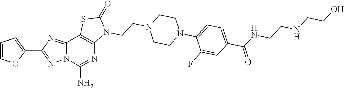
C1=COC(C2=NN3C(=N2)C2=C(N=C3N)N(CCN3CCN(C4=CC=C(C(NCCNCCO)=O)C=C4F)CC3)C(=O)S2)=C1
